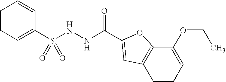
C1=CC=C(S(NNC(=O)C2=CC3=C(C(OCC)=CC=C3)O2)(=O)=O)C=C1
